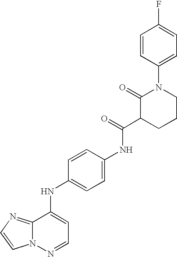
C12=NC=CN1N=CC=C2NC1=CC=C(NC(C2CCCN(C3=CC=C(F)C=C3)C2=O)=O)C=C1
